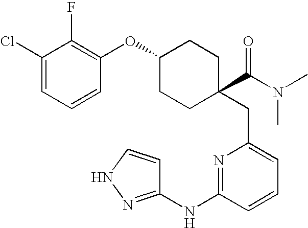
C1(Cl)=CC=CC(OC2CCC(C(N(C)C)=O)(CC3=CC=CC(NC4=NNC=C4)=N3)CC2)=C1F
